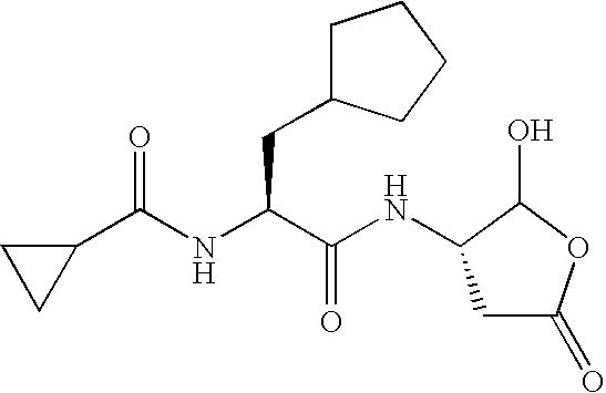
C1C(=O)OC(O)C1NC(C(NC(C1CC1)=O)CC1CCCC1)=O
